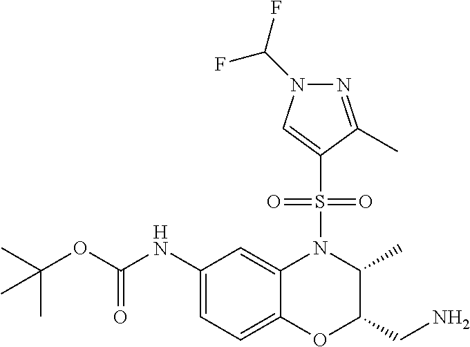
C1(NC(OC(C)(C)C)=O)=CC=C2C(=C1)N(S(C1=CN(C(F)F)N=C1C)(=O)=O)C(C)C(CN)O2
